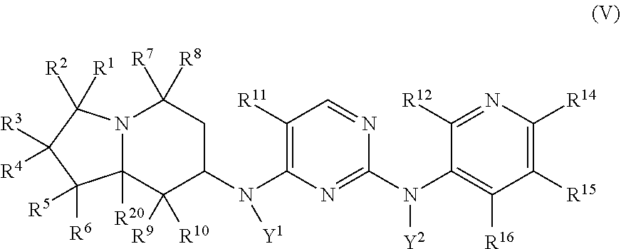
N12C([R20])(C([R9])([R10])C(N(C3=C([R11])C=NC(N(C4=C([R16])C([R15])=C([R14])N=C4[R12])[Y2])=N3)[Y1])CC1([R7])[R8])C([R6])([R5])C([R4])([R3])C2([R2])[R1]
